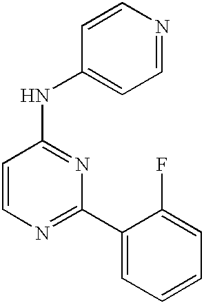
C1=CC(NC2=CC=NC=C2)=NC(C2=CC=CC=C2F)=N1
